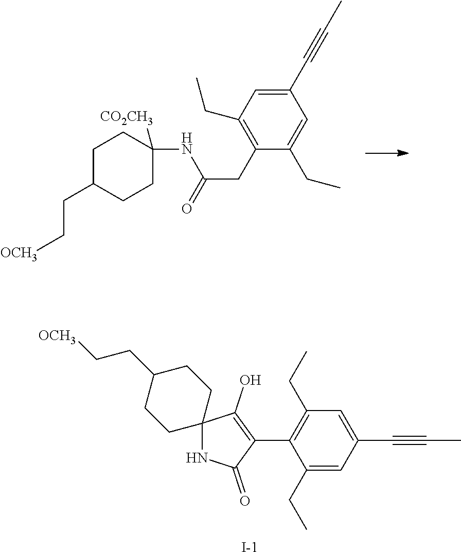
C1C(CC[OCH3])CCC(NC(CC2=C(CC)C=C(C#CC)C=C2CC)=O)([CO2CH3])C1.C1(CC)=CC(C#CC)=CC(CC)=C1C1=C(O)C2(NC1=O)CCC(CC[OCH3])CC2.[I-]
